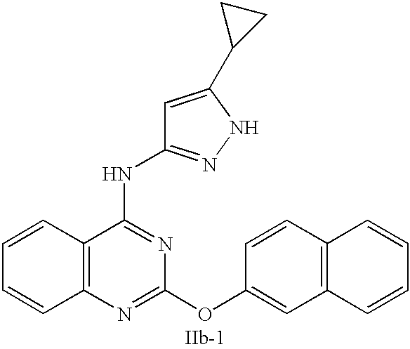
C12=C(N=C(OC3=CC4=C(C=C3)C=CC=C4)N=C1NC1=NNC(C3CC3)=C1)C=CC=C2
